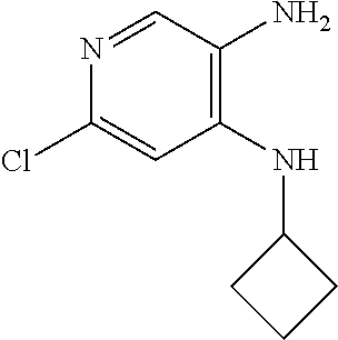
C1(NC2CCC2)=C(N)C=NC(Cl)=C1
